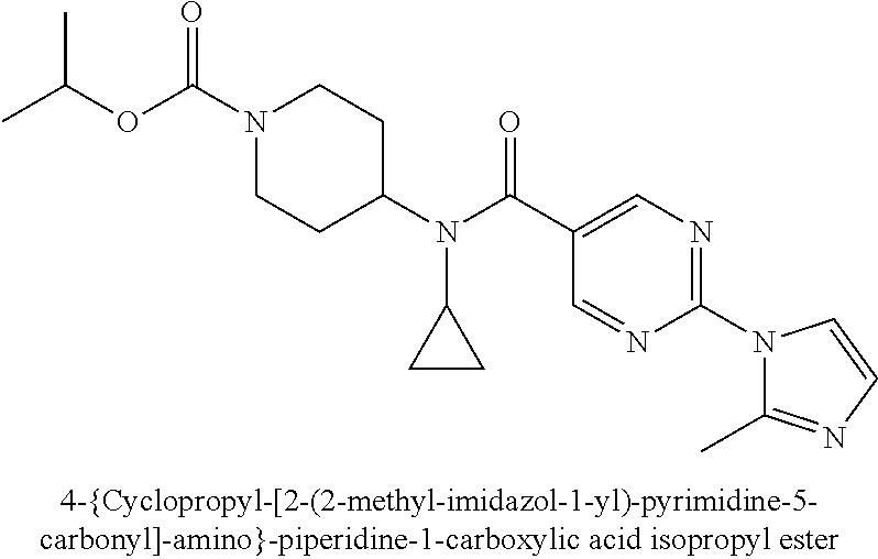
CC(OC(N1CCC(N(C(C2=CN=C(N3C(C)=NC=C3)N=C2)=O)C2CC2)CC1)=O)C
